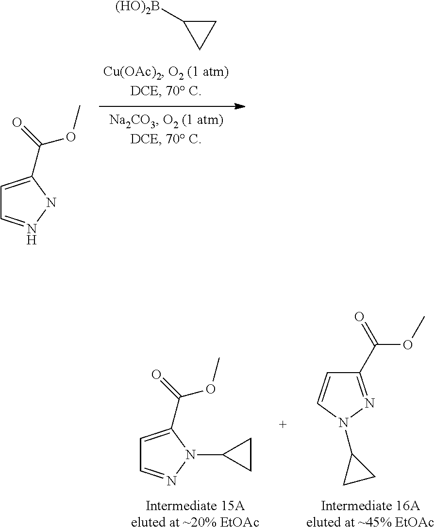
C1([(HO)2B])CC1.C1=C(C(=O)OC)NN=C1.C1=C(C(=O)OC)N(C2CC2)N=C1.C1(C(OC)=O)=NN(C2CC2)C=C1
